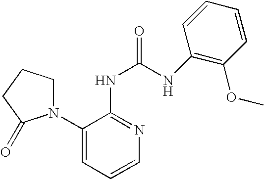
N1(C2=CC=CN=C2NC(=O)NC2=C(OC)C=CC=C2)CCCC1=O
